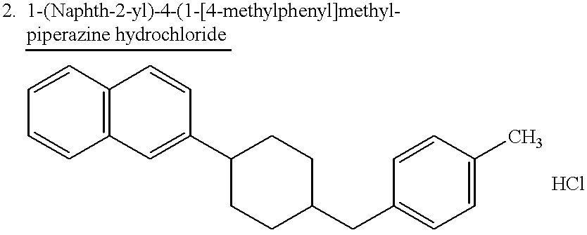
C1=CC2=C(C=C1)C=CC(C1CCC(CC3=CC=C(C)C=C3)CC1)=C2
